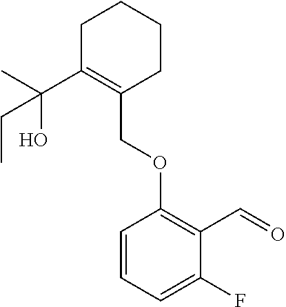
C1C(C(C)(O)CC)=C(COC2=C(C=O)C(F)=CC=C2)CCC1
